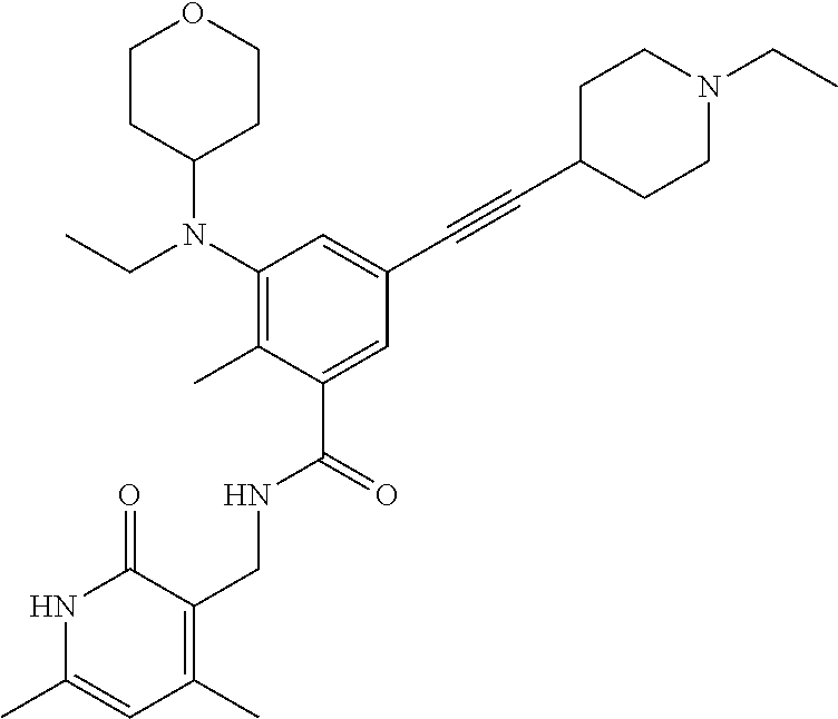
N1C(C)=CC(C)=C(CNC(C2=CC(C#CC3CCN(CC)CC3)=CC(N(CC)C3CCOCC3)=C2C)=O)C1=O
